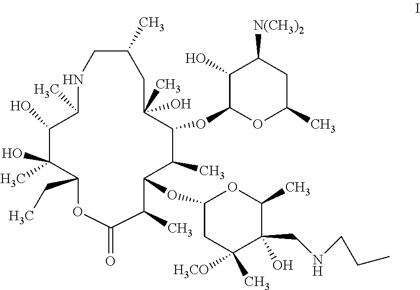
C1(C)CNC(C)C(O)C(C)(O)C(CC)OC(=O)C(C)C(OC2CC(C)([H3CO])C(O)(CNCCC)C(C)O2)C(C)C(OC2C(O)C([N(CH3)2])CC(C)O2)C(C)(O)C1
